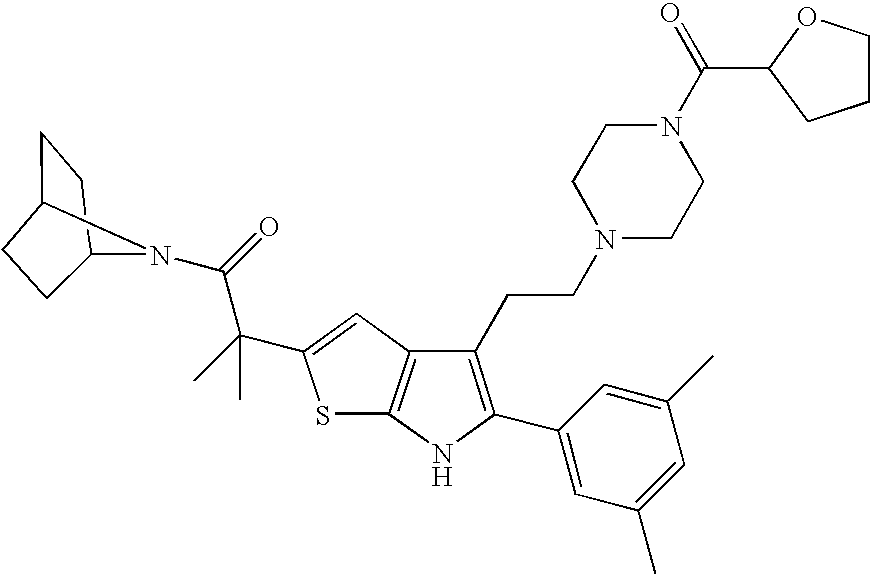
C1CC2N(C(=O)C(C)(C)C3=CC4=C(S3)NC(C3=CC(C)=CC(C)=C3)=C4CCN3CCN(C(C4CCCO4)=O)CC3)C1CC2
